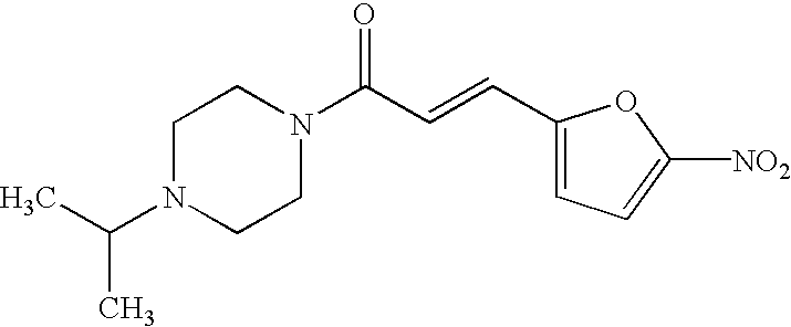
N1(C(C)C)CCN(C(C=CC2=CC=C([NO2])O2)=O)CC1
